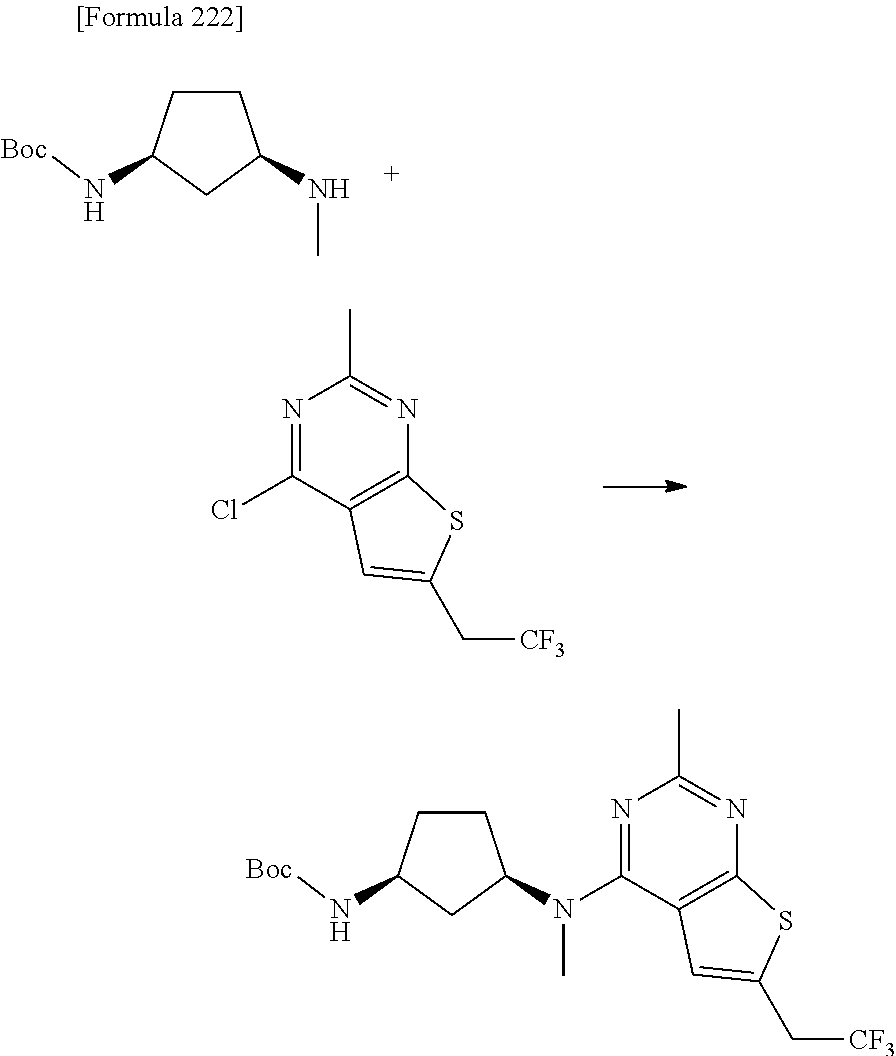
C1CC(N[Boc])CC1NC.ClC1=NC(C)=NC2=C1C=C(C[CF3])S2.C1CC(N[Boc])CC1N(C)C1=NC(C)=NC2=C1C=C(C[CF3])S2
